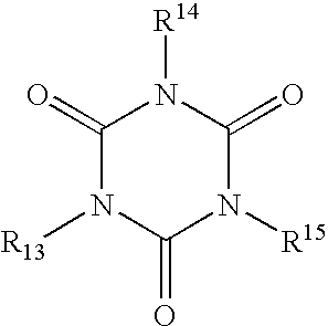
C1(=O)N([R13])C(=O)N([R15])C(=O)N1[R14]
